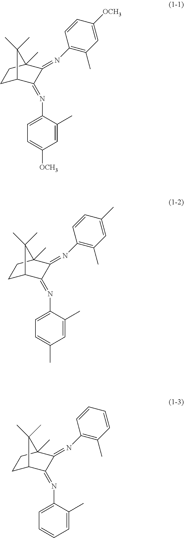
C1C2C(=NC3=CC=C([OCH3])C=C3C)C(=NC3=C(C)C=C([OCH3])C=C3)C(C)(C1)C2(C)C.C1C2C(=NC3=CC=C(C)C=C3C)C(=NC3=C(C)C=C(C)C=C3)C(C)(C1)C2(C)C.C1C2C(=NC3=CC=CC=C3C)C(=NC3=C(C)C=CC=C3)C(C)(C1)C2(C)C
